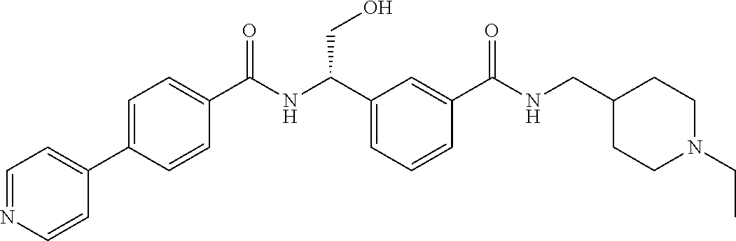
C1=NC=CC(C2=CC=C(C(NC(C3=CC=CC(C(NCC4CCN(CC)CC4)=O)=C3)CO)=O)C=C2)=C1
